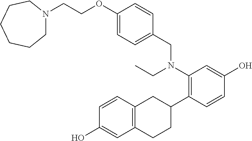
C1(OCCN2CCCCCC2)=CC=C(CN(CC)C2=C(C3CC4=C(CC3)C=C(O)C=C4)C=CC(O)=C2)C=C1
